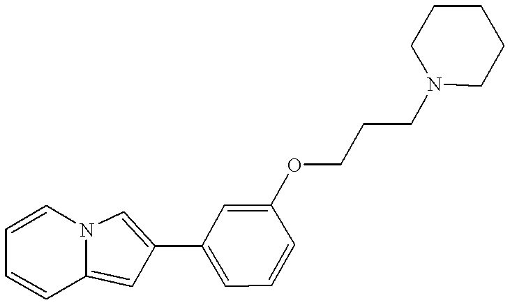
C1=CC=CC2=CC(C3=CC=CC(OCCCN4CCCCC4)=C3)=CN12
